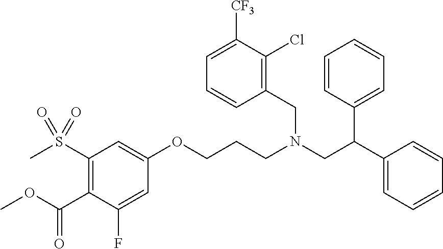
O(CCCN(CC(C1=CC=CC=C1)C1=CC=CC=C1)CC1=C(Cl)C([CF3])=CC=C1)C1=CC(S(C)(=O)=O)=C(C(OC)=O)C(F)=C1
